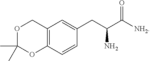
C12=C(C=CC(CC(C([NH2])=O)N)=C1)OC(C)(C)OC2
